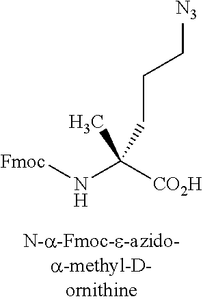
[Fmoc]NC([CO2H])(C)CCC[N3]
